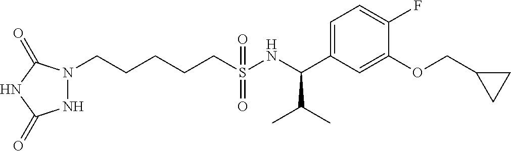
N1(CCCCCS(NC(C2=CC=C(F)C(OCC3CC3)=C2)C(C)C)(=O)=O)NC(=O)NC1=O
